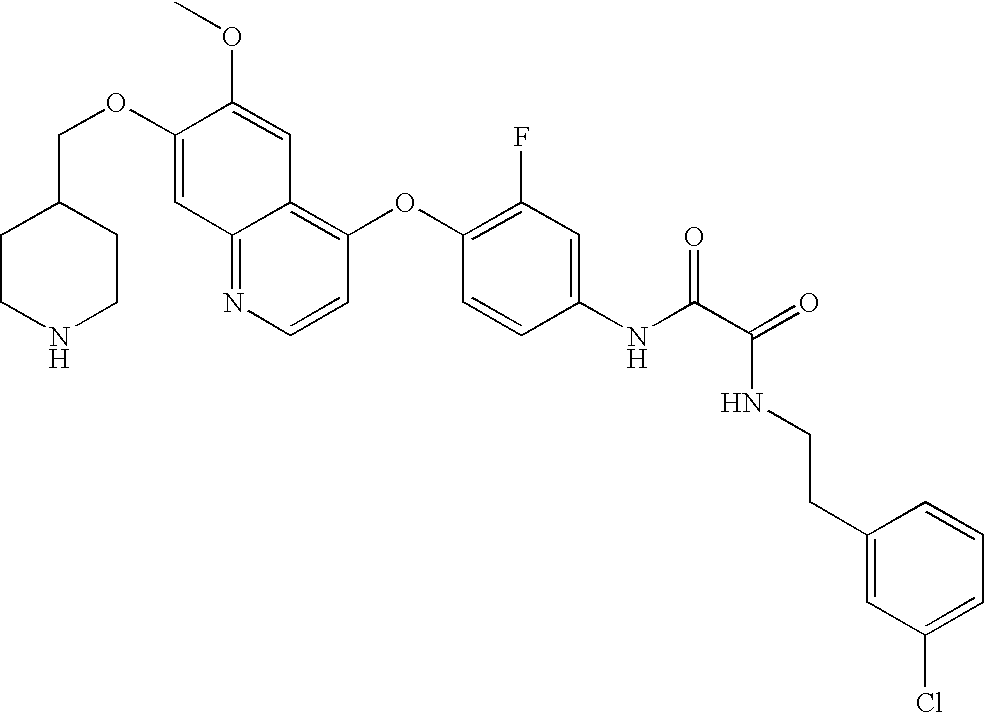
C(OC1=CC2=NC=CC(OC3=C(F)C=C(NC(C(=O)NCCC4=CC(Cl)=CC=C4)=O)C=C3)=C2C=C1OC)C1CCNCC1
